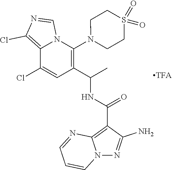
C12=C(Cl)N=CN1C(N1CCS(=O)(=O)CC1)=C(C(NC(C1=C3N(N=C1N)C=CC=N3)=O)C)C=C2Cl
